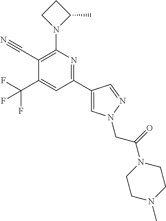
C1(C2=CN(CC(=O)N3CCN(C)CC3)N=C2)=NC(N2C(C)CC2)=C(C#N)C(C(F)(F)F)=C1
